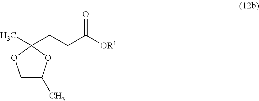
C1C(C)OC(CCC([OR1])=O)(C)O1
